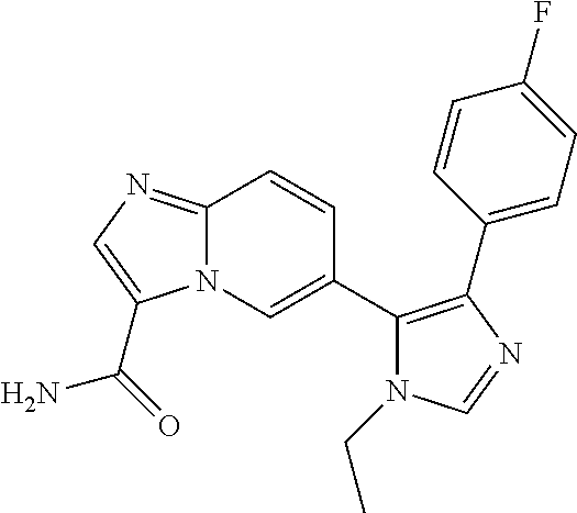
C12=NC=C(C(=O)N)N1C=C(C1=C(C3=CC=C(F)C=C3)N=CN1CC)C=C2
